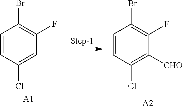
C1=CC(Cl)=C([CHO])C(F)=C1Br.[A2].C1=CC(Cl)=CC(F)=C1Br.[A1]
